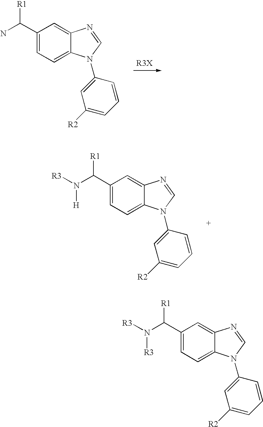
[R3X].C1(C(N)[R1])=CC=C2C(=C1)N=CN2C1=CC([R2])=CC=C1.C1(C(N([R3])[H])[R1])=CC=C2C(=C1)N=CN2C1=CC([R2])=CC=C1.C1(C(N([R3])[R3])[R1])=CC=C2C(=C1)N=CN2C1=CC([R2])=CC=C1
